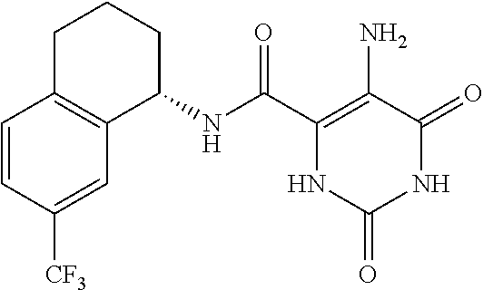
C1(NC(C2=C(N)C(=O)NC(=O)N2)=O)CCCC2=C1C=C([CF3])C=C2
